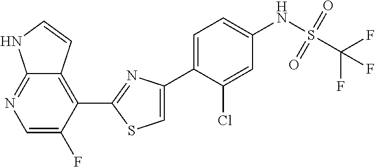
C1(C2=NC(C3=CC=C(NS(C(F)(F)F)(=O)=O)C=C3Cl)=CS2)=C2C(=NC=C1F)NC=C2
